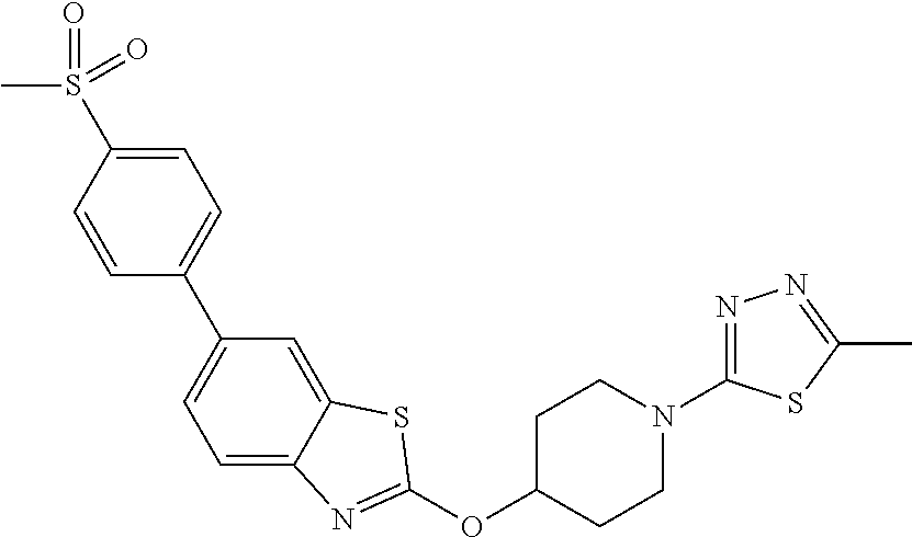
C1=C(S(C)(=O)=O)C=CC(C2=CC=C3C(=C2)SC(OC2CCN(C4=NN=C(C)S4)CC2)=N3)=C1
